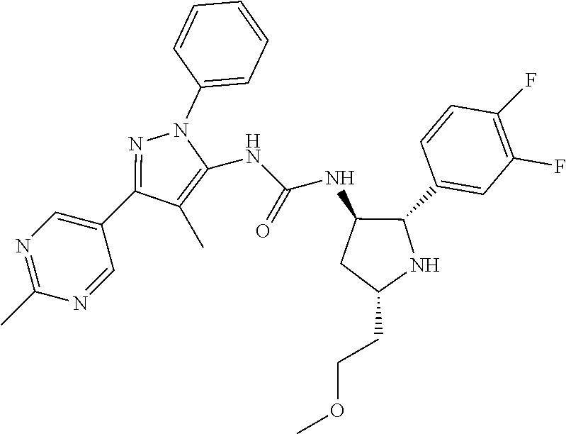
C1(C)=C(NC(=O)NC2CC(CCOC)NC2C2=CC(F)=C(F)C=C2)N(C2=CC=CC=C2)N=C1C1=CN=C(C)N=C1
